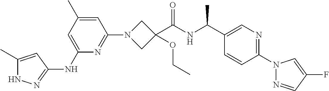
N1C(C)=CC(NC2=CC(C)=CC(N3CC(C(NC(C4=CN=C(N5N=CC(F)=C5)C=C4)C)=O)(OCC)C3)=N2)=N1
